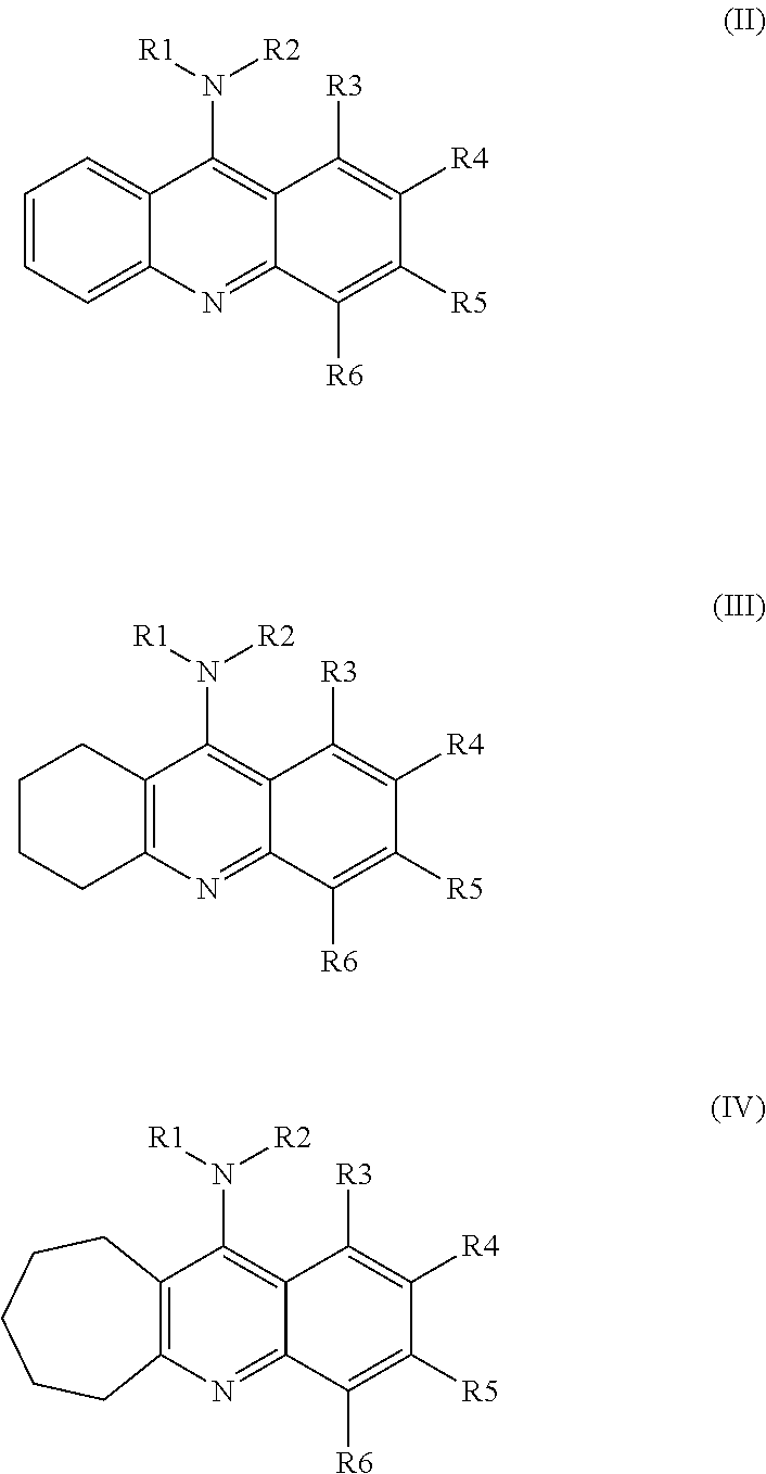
C1=CC=C2C(=C1)C(N([R1])[R2])=C1C(=N2)C([R6])=C([R5])C([R4])=C1[R3].C1CCC2=C(C1)C(N([R1])[R2])=C1C(=N2)C([R6])=C([R5])C([R4])=C1[R3].C12=C(C(N([R1])[R2])=C3C(=N1)C([R6])=C([R5])C([R4])=C3[R3])CCCCC2
